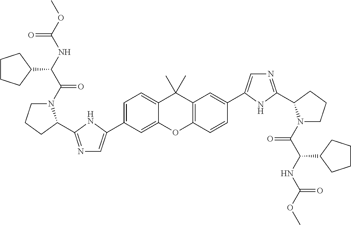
C1(C2=CN=C(C3N(C(=O)C(NC(=O)OC)C4CCCC4)CCC3)N2)=CC=C2C(C)(C)C3=C(C=CC(C4=CN=C(C5N(C(=O)C(NC(=O)OC)C6CCCC6)CCC5)N4)=C3)OC2=C1
